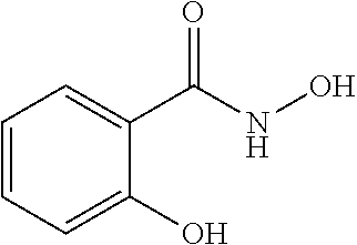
C1=CC=C(O)C(C(NO)=O)=C1
